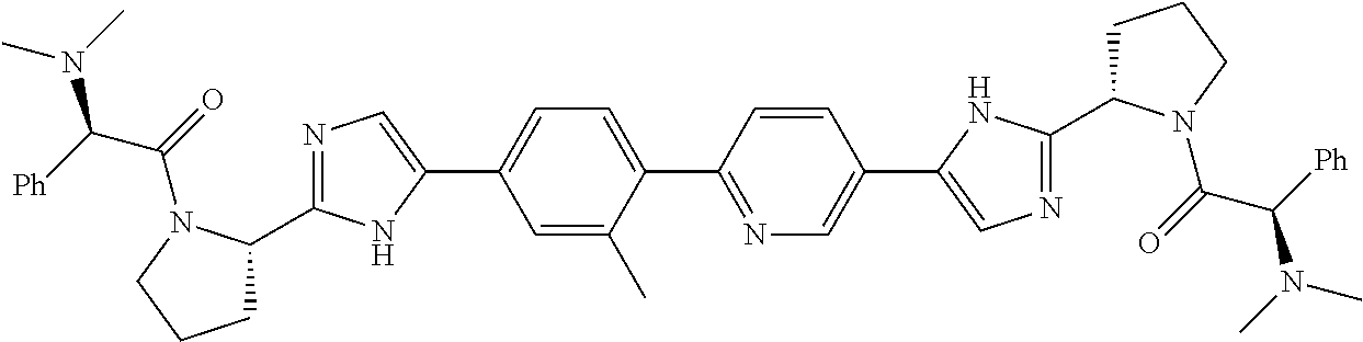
C1C(C2=NC=C(C3=CC=C(C4=NC=C(C5=CN=C(C6CCCN6C(=O)C([Ph])N(C)C)N5)C=C4)C(C)=C3)N2)N(C(=O)C([Ph])N(C)C)CC1
